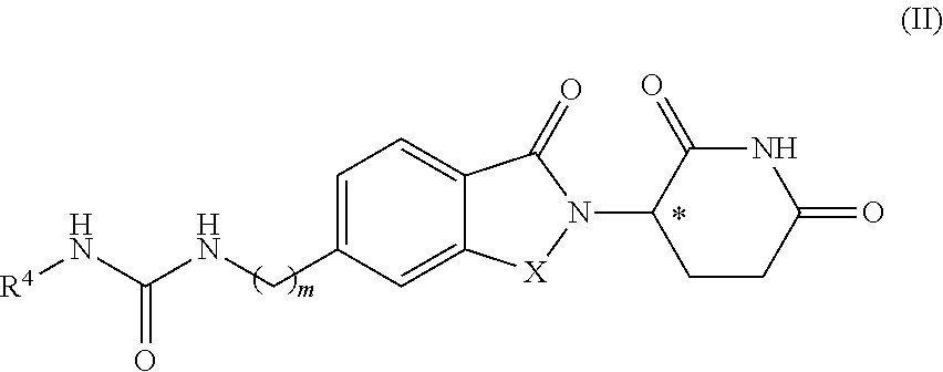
C1=C(CNC(=O)N[R4])C=C2C(=C1)C(=O)N(C1CCC(=O)NC1=O)[X]2
